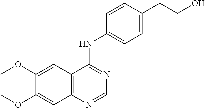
C12=C(N=CN=C1NC1=CC=C(CCO)C=C1)C=C(OC)C(OC)=C2
